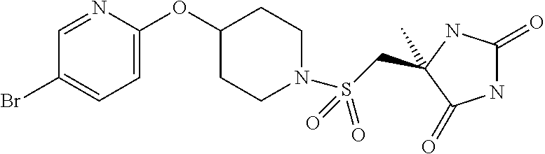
CC1(CS(N2CCC(OC3=CC=C(Br)C=N3)CC2)(=O)=O)NC(=O)NC1=O
